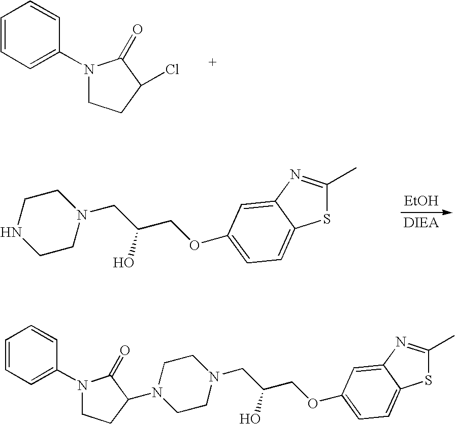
C1=CC=C(N2CCC(Cl)C2=O)C=C1.[EtOH].C1CN(CC(COC2=CC=C3SC(C)=NC3=C2)O)CCN1.C1CN(CC(COC2=CC=C3SC(C)=NC3=C2)O)CCN1C1CCN(C2=CC=CC=C2)C1=O
